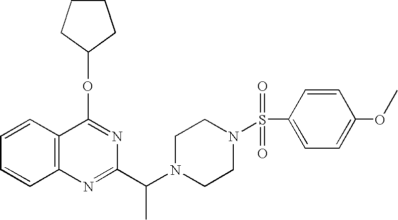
C1=CC2=C(C=C1)N=C(C(N1CCN(S(C3=CC=C(OC)C=C3)(=O)=O)CC1)C)N=C2OC1CCCC1
